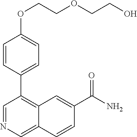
C1(OCCOCCO)=CC=C(C2=C3C(=CN=C2)C=CC(C(N)=O)=C3)C=C1
